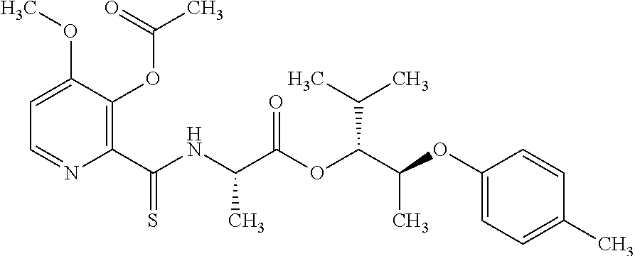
C1=C(OC)C(OC(C)=O)=C(C(NC(C(OC(C(C)OC2=CC=C(C)C=C2)C(C)C)=O)C)=S)N=C1
